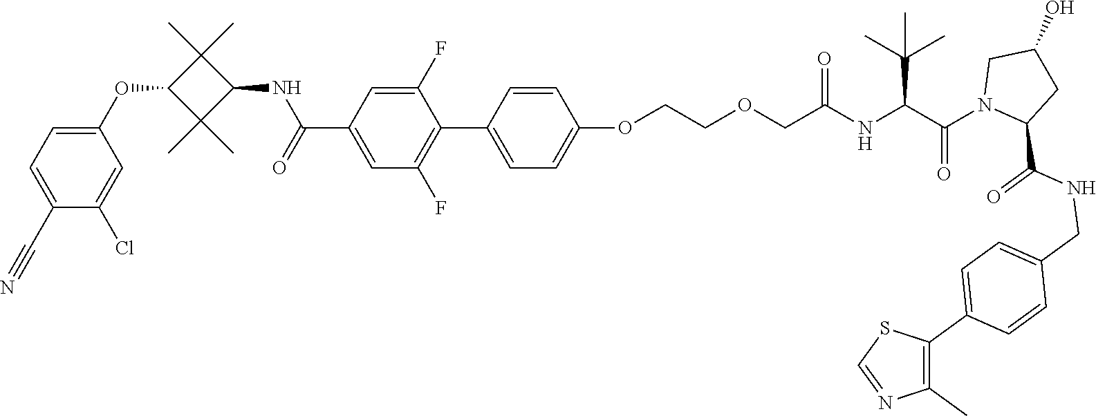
C1(C2=CC=C(OCCOCC(NC(C(N3CC(O)CC3C(NCC3=CC=C(C4=C(C)N=CS4)C=C3)=O)=O)C(C)(C)C)=O)C=C2)=C(F)C=C(C(NC2C(C)(C)C(OC3=CC=C(C#N)C(Cl)=C3)C2(C)C)=O)C=C1F
